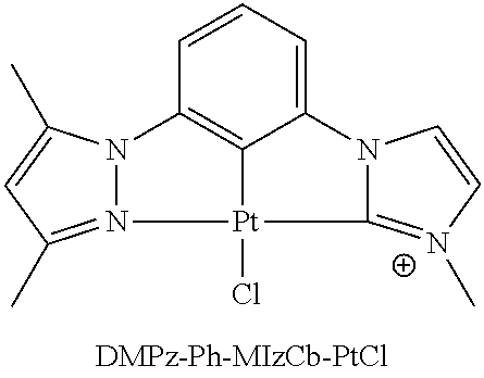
N12=C(C)C=C(C)N1C1=C3C(=CC=C1)N1C(=[N+](C)C=C1)[Pt]23Cl
